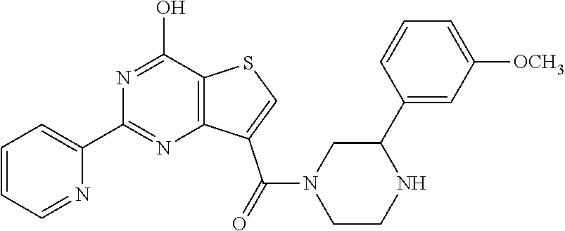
C1=CC=NC(C2=NC3=C(C(O)=N2)SC=C3C(N2CCNC(C3=CC([OCH3])=CC=C3)C2)=O)=C1
